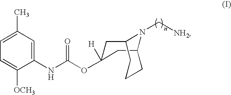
C12CC(OC(NC3=CC(C)=CC=C3[OCH3])=O)([H])CC(CCC1)N2C[NH2]
